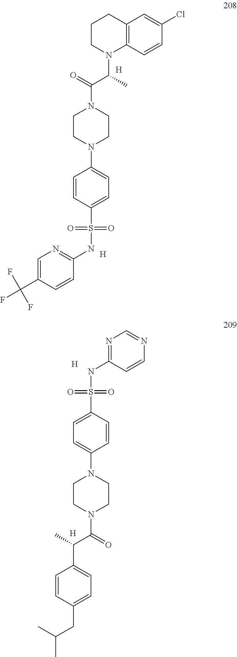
C1CN(C(C)C(=O)N2CCN(C3=CC=C(S(=O)(=O)NC4=NC=C(C(F)(F)F)C=C4)C=C3)CC2)C2=C(C1)C=C(Cl)C=C2.[H].[H].[H].N1=C(NS(=O)(=O)C2=CC=C(N3CCN(C(C(C)C4=CC=C(CC(C)C)C=C4)=O)CC3)C=C2)C=CN=C1.[H]
